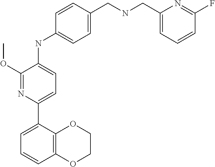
C1(C2=CC=C(NC3=CC=C(CNCC4=CC=CC(F)=N4)C=C3)C(OC)=N2)=CC=CC2=C1OCCO2
